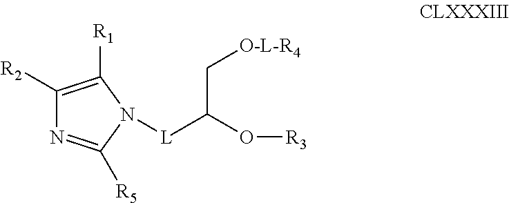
[L](C(O[R3])C[O-L-R4])N1C([R5])=NC([R2])=C1[R1]
